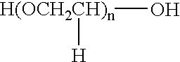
[H(OCH2CH)n](O)[H]
